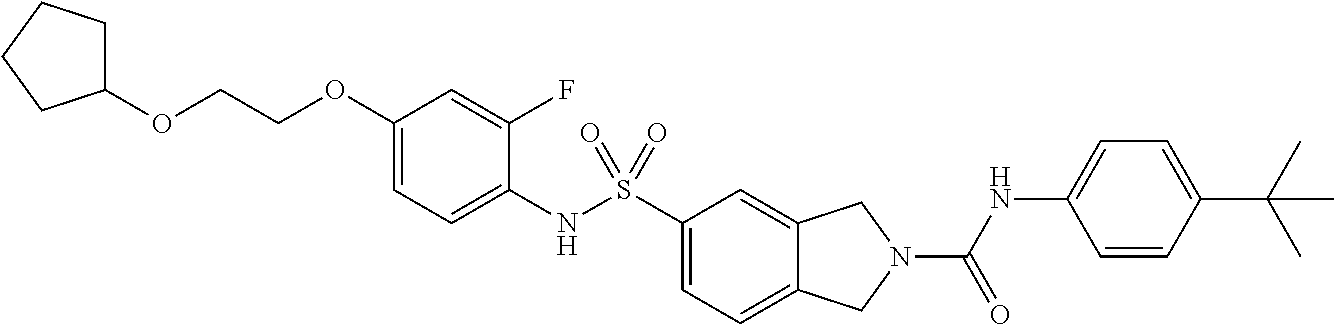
C1(OCCOC2CCCC2)=CC=C(NS(C2=CC=C3C(=C2)CN(C(NC2=CC=C(C(C)(C)C)C=C2)=O)C3)(=O)=O)C(F)=C1
